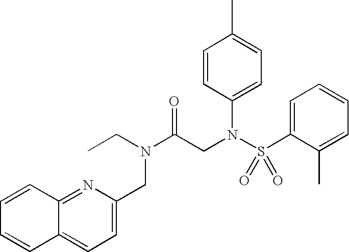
C1=C(CN(C(=O)CN(C2=CC=C(C)C=C2)S(C2=CC=CC=C2C)(=O)=O)CC)N=C2C(=C1)C=CC=C2
